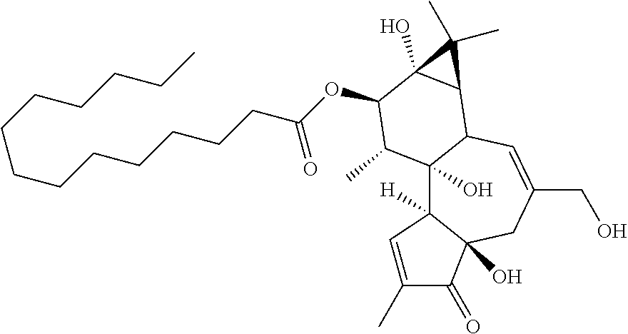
C12(O)C3([H])C(O)(CC(CO)=CC1C1C(O)(C(OC(CCCCCCCCCCCCC)=O)C2C)C1(C)C)C(=O)C(C)=C3
